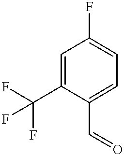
C1=C(C(F)(F)F)C(C=O)=CC=C1F
